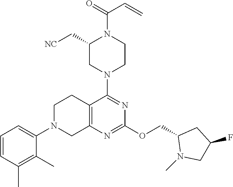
C12=C(N=C(OCC3N(C)CC(F)C3)N=C1N1CCN(C(C=C)=O)C(C[NC])C1)CN(C1=CC=CC(C)=C1C)CC2
